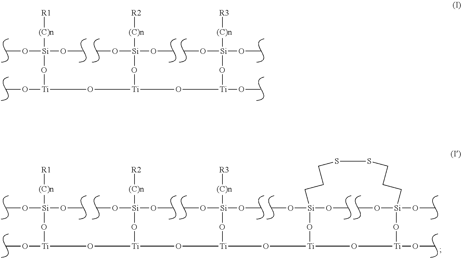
[Ti](O[Ti](O[Si](OC)(OC)[(C)n][R2])O[Ti](O[Si](OC)(OC)[(C)n][R3])OC)(O[Si](OC)(OC)[(C)n][R1])OC.[Ti](O[Ti](O[Si](OC)(OC)[(C)n][R2])O[Ti](O[Si](OC)(OC)[(C)n][R3])O[Ti]1O[Si](OC)(OC)CCCSSCCC[Si](OC)(OC)O[Ti](OC)O1)(O[Si](OC)(OC)[(C)n][R1])OC
